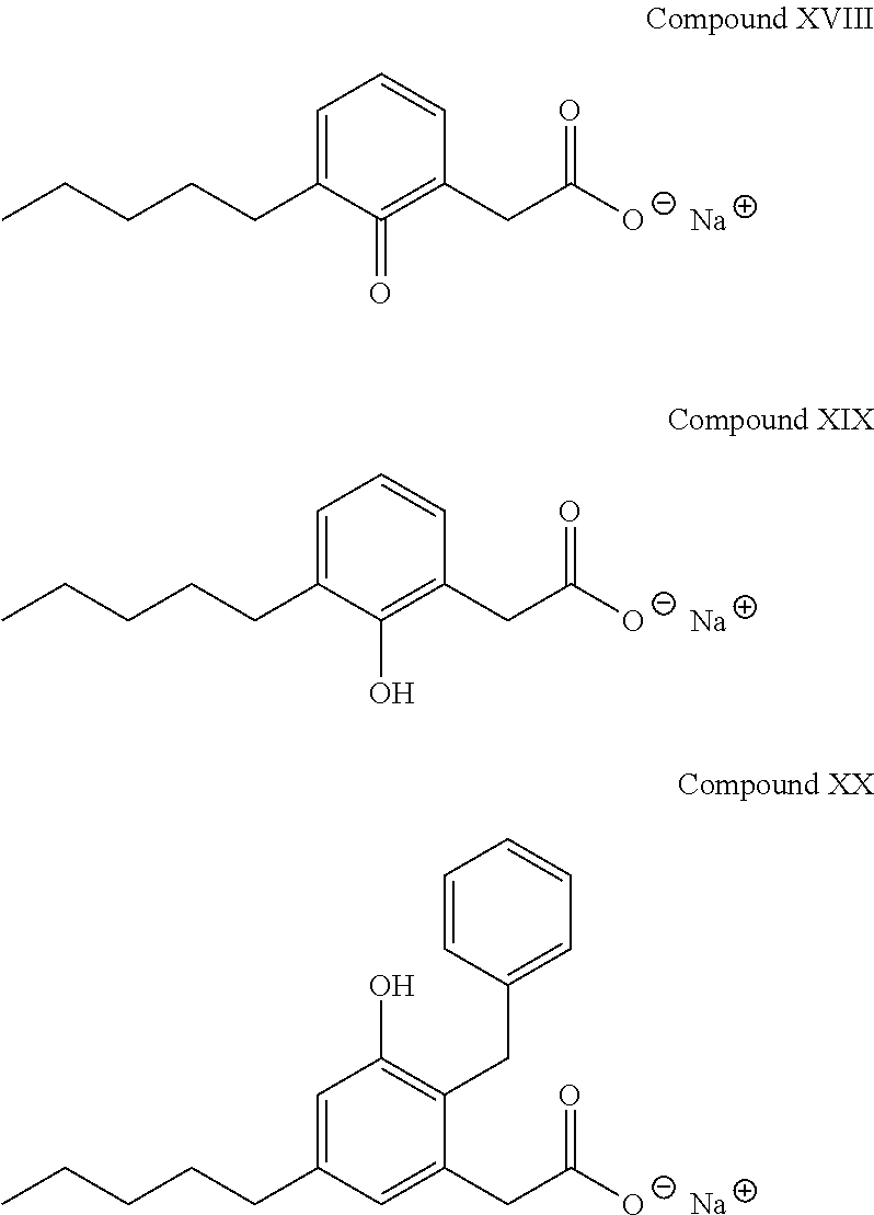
C1=C(CCCCC)C(=O)=C(CC([O-])=O)C=C1.[Na].C1=C(CCCCC)C(O)=C(CC([O-])=O)C=C1.[Na].C1=C(CCCCC)C=C(CC([O-])=O)C(CC2=CC=CC=C2)=C1O.[Na]
